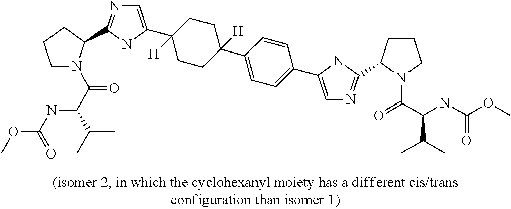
C1N(C(C(NC(OC)=O)C(C)C)=O)C(C2=NC=C(C3([H])CCC(C4=CC=C(C5=CN=C(C6CCCN6C(C(NC(OC)=O)C(C)C)=O)N5)C=C4)([H])CC3)N2)CC1
